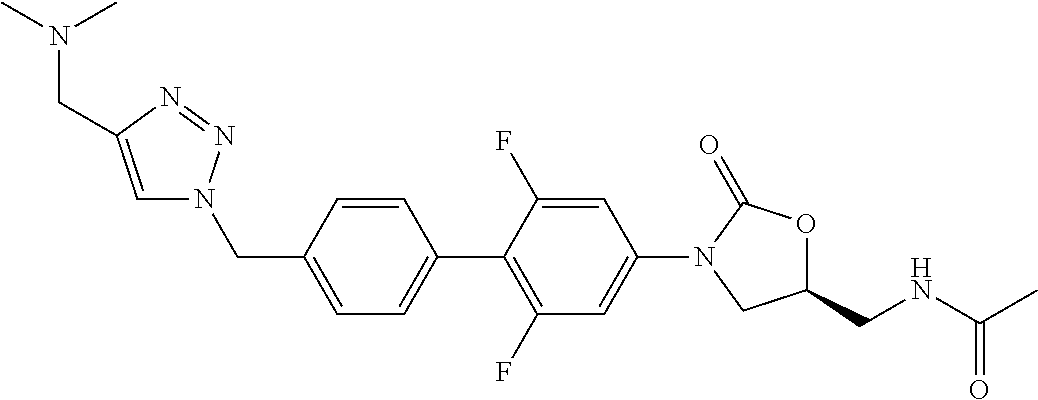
C1=C(CN2C=C(CN(C)C)N=N2)C=CC(C2=C(F)C=C(N3CC(CNC(C)=O)OC3=O)C=C2F)=C1
